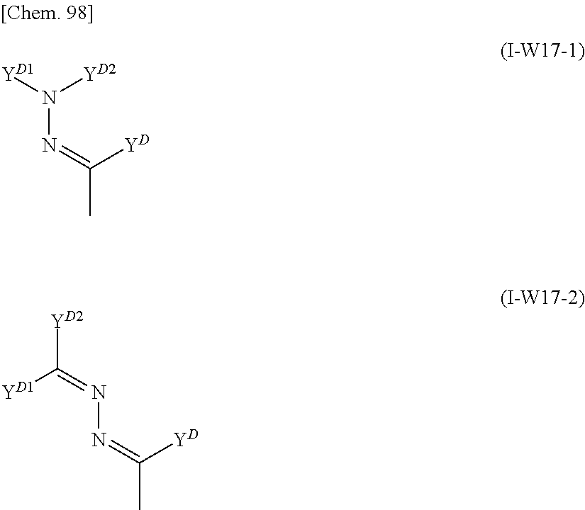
N([YD2])([YD1])N=C(C)[YD].N(N=C(C)[YD])=C([YD2])[YD1]
